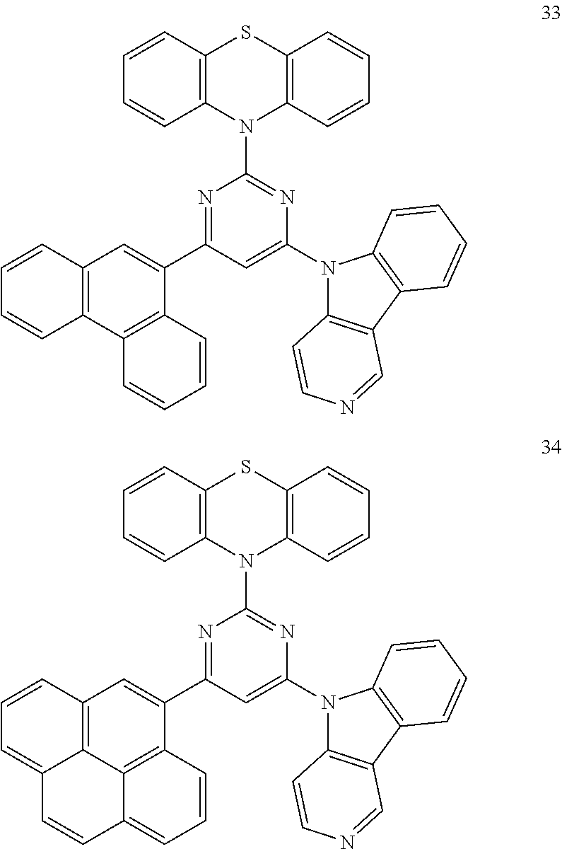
C12=C(C=CC=C1)SC1=C(N2C2=NC(N3C4=C(C5=C3C=CC=C5)C=NC=C4)=CC(C3=CC4=C(C5=C3C=CC=C5)C=CC=C4)=N2)C=CC=C1.C12=C(C=CC=C1)SC1=C(N2C2=NC(N3C4=C(C5=C3C=CC=C5)C=NC=C4)=CC(C3=CC4=C5C6=C3C=CC=C6C=CC5=CC=C4)=N2)C=CC=C1
